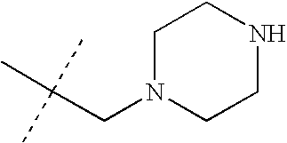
C1N(CC(C)(C)C)CCNC1
